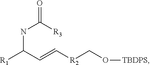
C(=C[R2]CO[TBDPS])C([R1])NC(=O)[R3]
